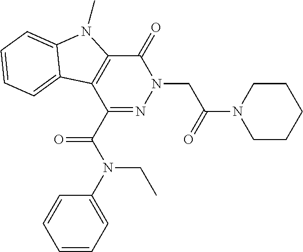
C1(C(N(C2=CC=CC=C2)CC)=O)=NN(CC(N2CCCCC2)=O)C(=O)C2=C1C1=CC=CC=C1N2C
